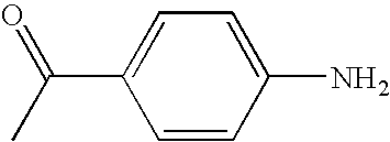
C1=CC(N)=CC=C1C(C)=O
